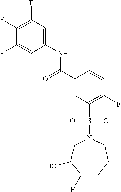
C1(F)=C(F)C=C(NC(=O)C2=CC(S(=O)(=O)N3CC(O)C(F)CCC3)=C(F)C=C2)C=C1F
